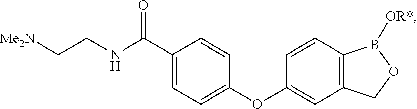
C(CNC(C1=CC=C(OC2=CC3=C(C=C2)B([OR*])OC3)C=C1)=O)[Me2N]
